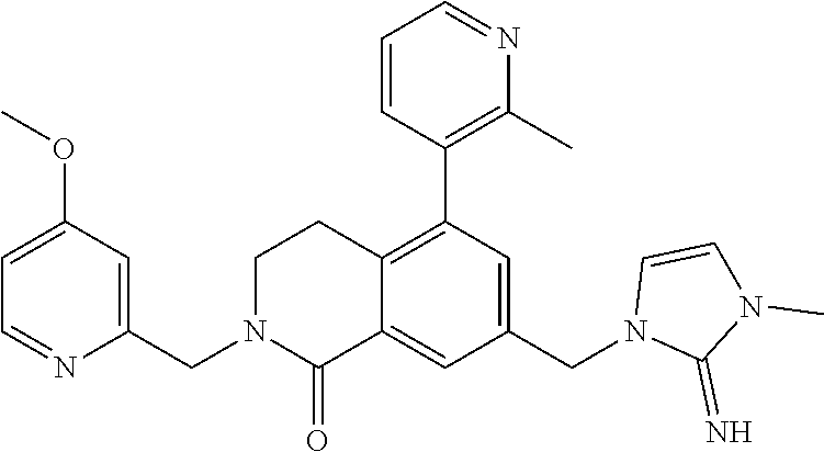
C1(OC)=CC=NC(CN2C(=O)C3=CC(CN4C(=N)N(C)C=C4)=CC(C4=C(C)N=CC=C4)=C3CC2)=C1
